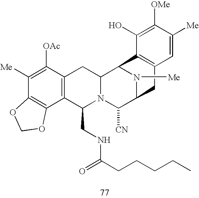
C1([Me])=C([OAc])C2=C(C3=C1OCO3)C(CNC(CCCCC)=O)N1C(C2)C2N([Me])C(C1[CN])CC1=C2C(O)=C([OMe])C([Me])=C1
